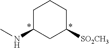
CNC1CC([SO2CH3])CCC1
